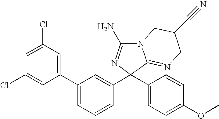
N12C(N)=NC(C3=CC(C4=CC(Cl)=CC(Cl)=C4)=CC=C3)(C3=CC=C(OC)C=C3)C1=NCC(C#N)C2
